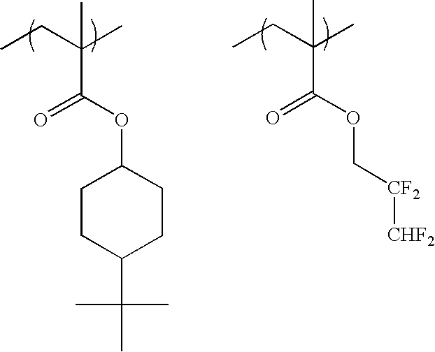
CCC(C)(C(=O)OC1CCC(C(C)(C)C)CC1)C.CCC(C)(C(OC[CF2][CHF2])=O)C
